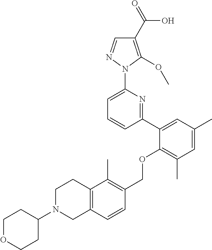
C1(C2=CC(C)=CC(C)=C2OCC2=C(C)C3=C(C=C2)CN(C2CCOCC2)CC3)=NC(N2N=CC(C(=O)O)=C2OC)=CC=C1
